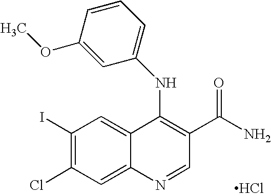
Cl.C1(I)=C(Cl)C=C2C(=C1)C(NC1=CC=CC(OC)=C1)=C(C(N)=O)C=N2
